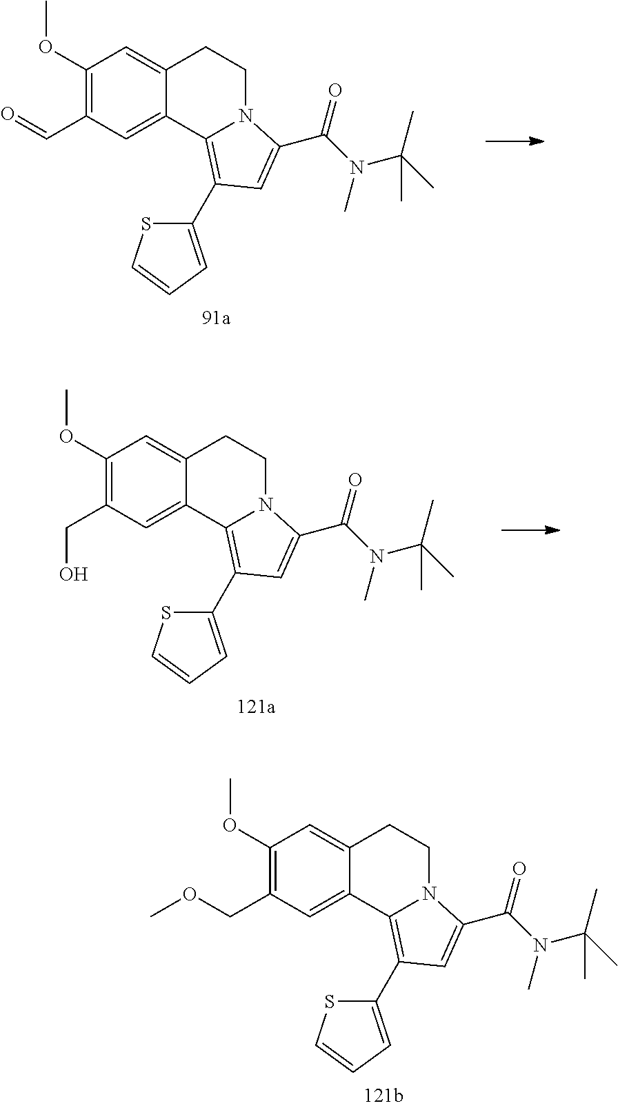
C1(OC)=C(C=O)C=C2C(=C1)CCN1C2=C(C2=CC=CS2)C=C1C(N(C(C)(C)C)C)=O.C1(OC)=C(CO)C=C2C(=C1)CCN1C2=C(C2=CC=CS2)C=C1C(N(C(C)(C)C)C)=O.C1(OC)=C(COC)C=C2C(=C1)CCN1C2=C(C2=CC=CS2)C=C1C(N(C(C)(C)C)C)=O
